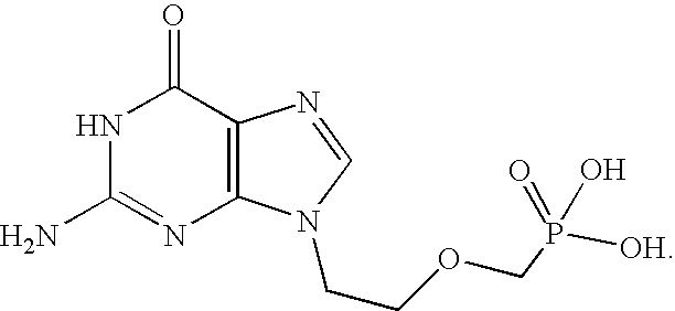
N1C(N)=NC2=C(C1=O)N=CN2CCOCP(=O)(O)[OH]
